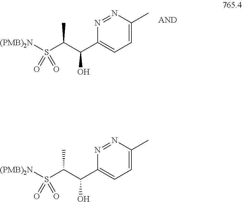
N1=NC(C)=CC=C1C(C(S(=O)([(PMB)2N])=O)C)O.N1=NC(C)=CC=C1C(C(S(=O)([(PMB)2N])=O)C)O
